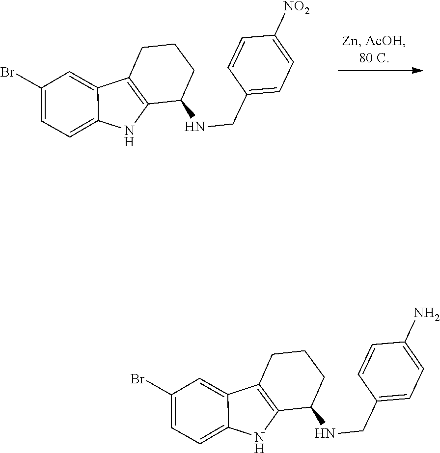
C1(Br)=CC=C2C(=C1)C1=C(N2)C(NCC2=CC=C(N)C=C2)CCC1.C1(Br)=CC=C2C(=C1)C1=C(N2)C(NCC2=CC=C([NO2])C=C2)CCC1
